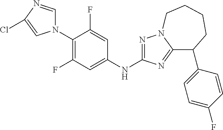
C1(N2C=NC(Cl)=C2)=C(F)C=C(NC2=NN3C(=N2)C(C2=CC=C(F)C=C2)CCCC3)C=C1F
